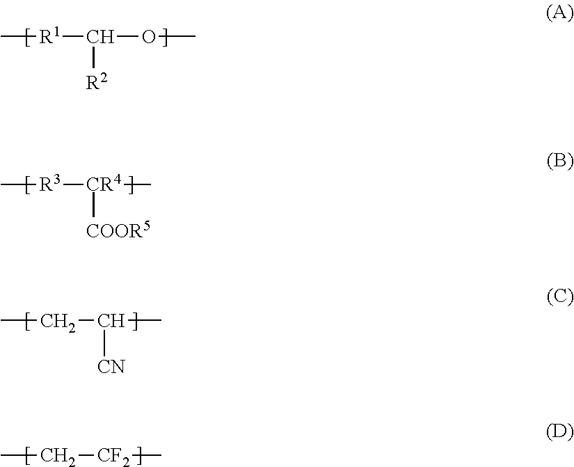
C[R1]C([R2])OC.C[R3][CR4]([COOR5])C.CCC([CN])C.CC[CF2]C
